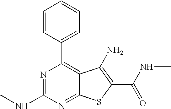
C1=CC(C2=C3C(=NC(NC)=N2)SC(C(=O)NC)=C3N)=CC=C1
